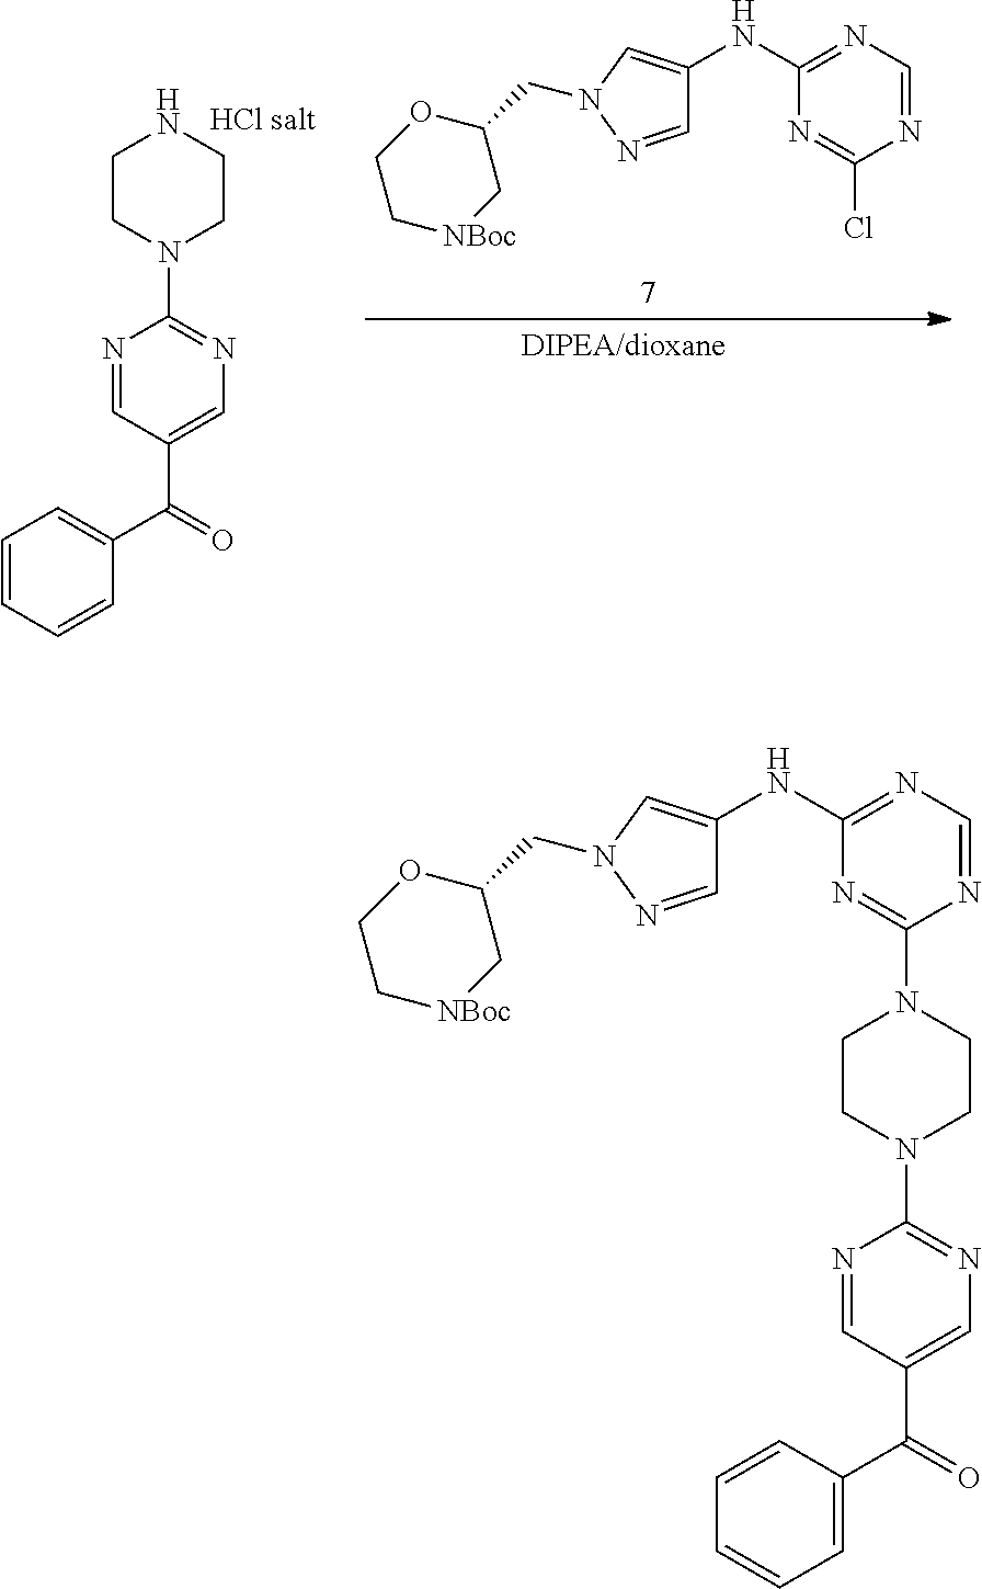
N1=CC(C(=O)C2=CC=CC=C2)=CN=C1N1CCNCC1.N1=CN=C(NC2=CN(CC3OCC[NBoc]C3)N=C2)N=C1Cl.N1=CC(C(=O)C2=CC=CC=C2)=CN=C1N1CCN(C2=NC(NC3=CN(CC4OCC[NBoc]C4)N=C3)=NC=N2)CC1
